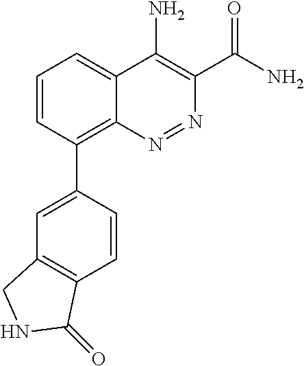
C1(C2=CC3=C(C=C2)C(=O)NC3)=C2C(=CC=C1)C(N)=C(C(N)=O)N=N2
